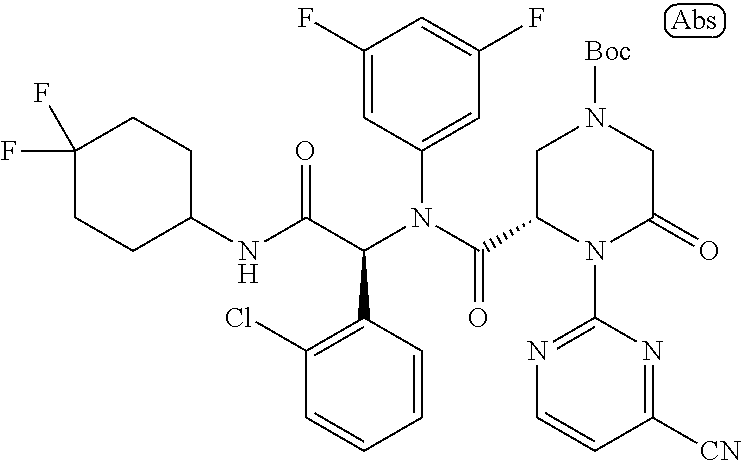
C1(NC(C(N(C(=O)C2N(C3=NC=CC([CN])=N3)C(=O)CN([Boc])C2)C2=CC(F)=CC(F)=C2)C2=C(Cl)C=CC=C2)=O)CCC(F)(F)CC1
